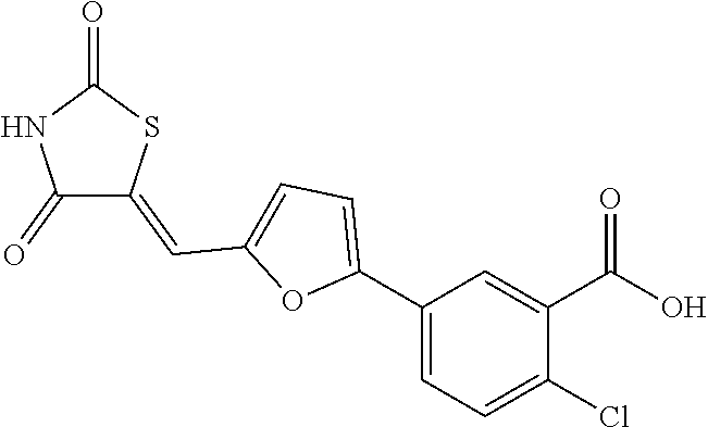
C1=C(C2=CC=C(C=C3SC(=O)NC3=O)O2)C=C(C(=O)O)C(Cl)=C1
